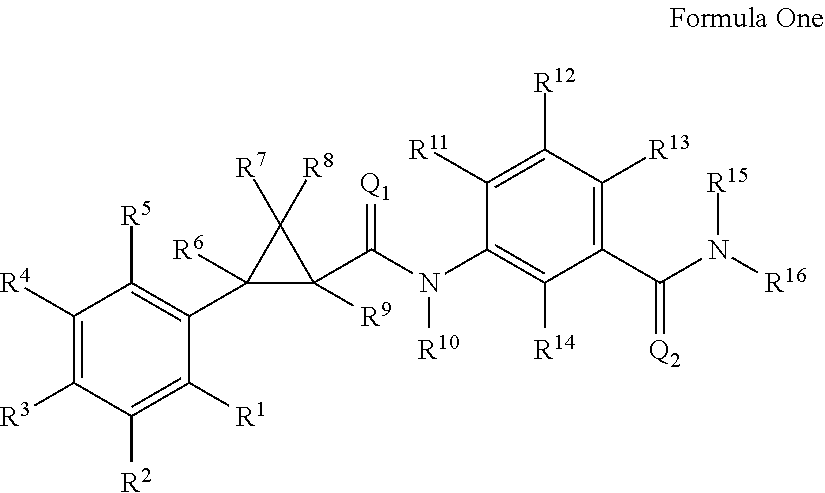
C1([R4])=C([R3])C([R2])=C([R1])C(C2([R6])C([R9])(C(N(C3=C([R14])C(C(N([R16])[R15])=[Q2])=C([R13])C([R12])=C3[R11])[R10])=[Q1])C2([R7])[R8])=C1[R5]
